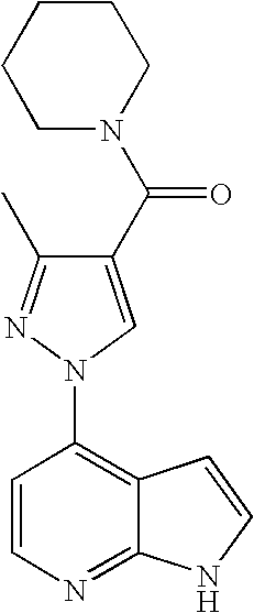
C1(C(N2CCCCC2)=O)=CN(C2=C3C(=NC=C2)NC=C3)N=C1C
